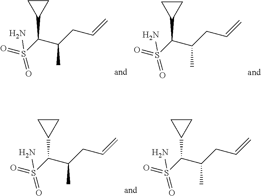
S(C(C(CC=C)C)C1CC1)(=O)(N)=O.S(C(C(CC=C)C)C1CC1)(=O)(N)=O.S(C(C(CC=C)C)C1CC1)(=O)(N)=O.S(C(C(CC=C)C)C1CC1)(=O)(N)=O
